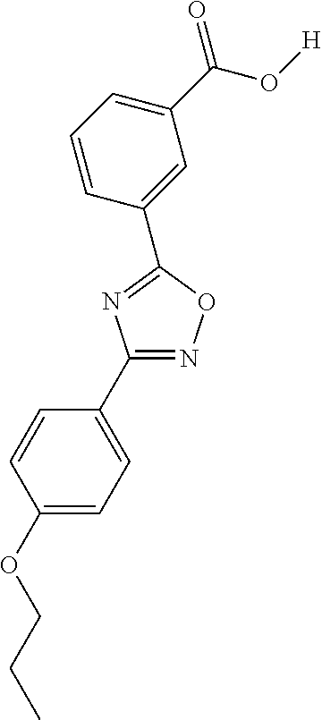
C1(OCCC)=CC=C(C2=NOC(C3=CC(C(O[H])=O)=CC=C3)=N2)C=C1
